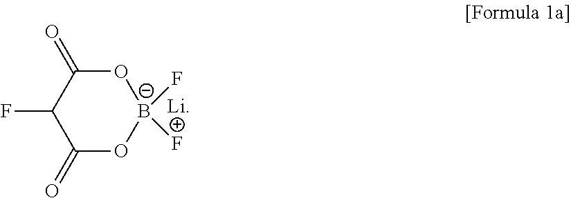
C1(=O)O[B-](F)(F)OC(=O)C1F.[Li]
